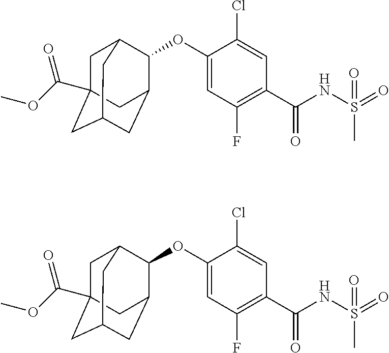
O(C1=CC(F)=C(C(NS(=O)(=O)C)=O)C=C1Cl)C1C2CC3CC(C(OC)=O)(CC1C3)C2.O(C1=CC(F)=C(C(NS(=O)(=O)C)=O)C=C1Cl)C1C2CC3CC(C(OC)=O)(CC1C3)C2
